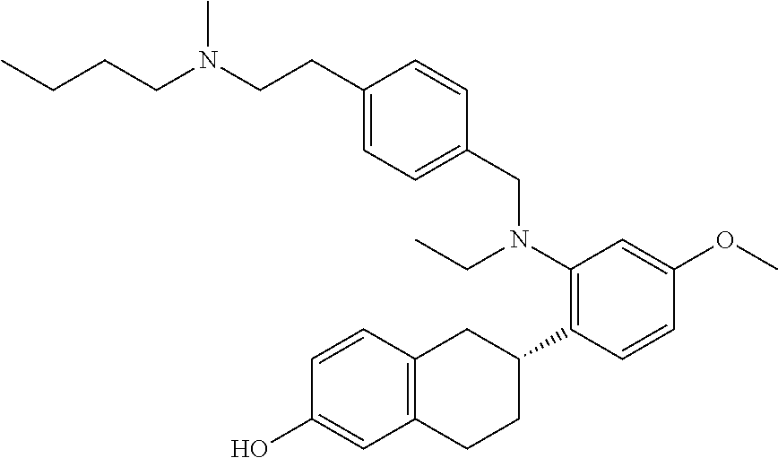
OC1=CC2=C(C=C1)CC(C1=C(N(CC)CC3=CC=C(CCN(CCCC)C)C=C3)C=C(OC)C=C1)CC2
